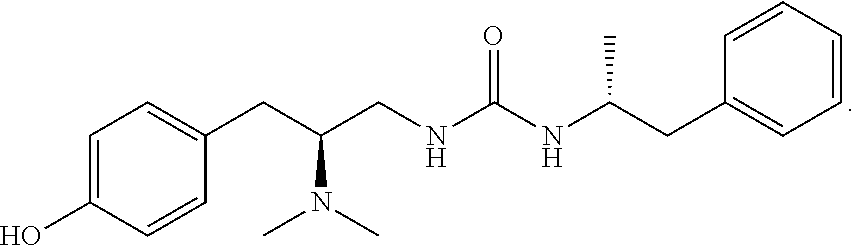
C(NC(NCC(CC1=CC=C(O)C=C1)N(C)C)=O)(CC1=CC=CC=C1)C
